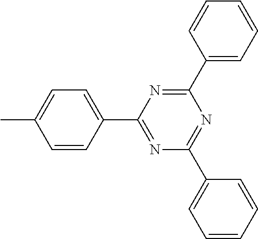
C1=CC(C2=NC(C3=CC=CC=C3)=NC(C3=CC=CC=C3)=N2)=CC=C1C
